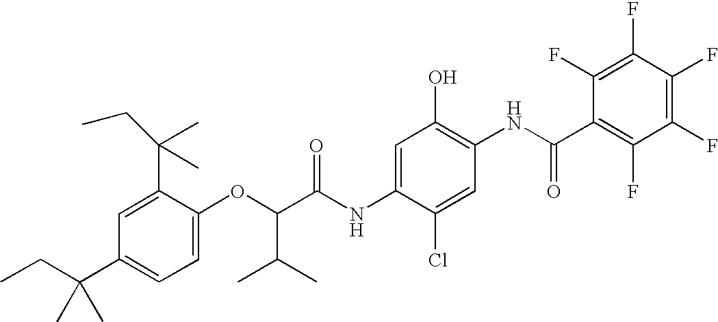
C1=C(OC(C(C)C)C(NC2=CC(O)=C(NC(C3=C(F)C(F)=C(F)C(F)=C3F)=O)C=C2Cl)=O)C(C(C)(C)CC)=CC(C(CC)(C)C)=C1
